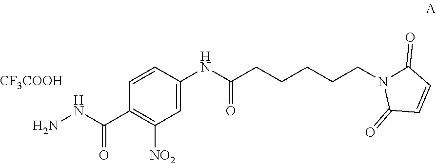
C1=CC(C(NN)=O)=C([NO2])C=C1NC(CCCCCN1C(=O)C=CC1=O)=O.[CF3COOH]
